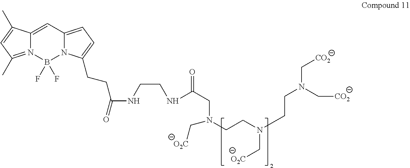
C12=CC3=CC=C(CCC(NCCNC(CN(CCN(CCN(C[CO2])C[CO2])C[O2C])C[O2C])=O)=O)N3B(F)(F)N1=C(C)C=C2C
